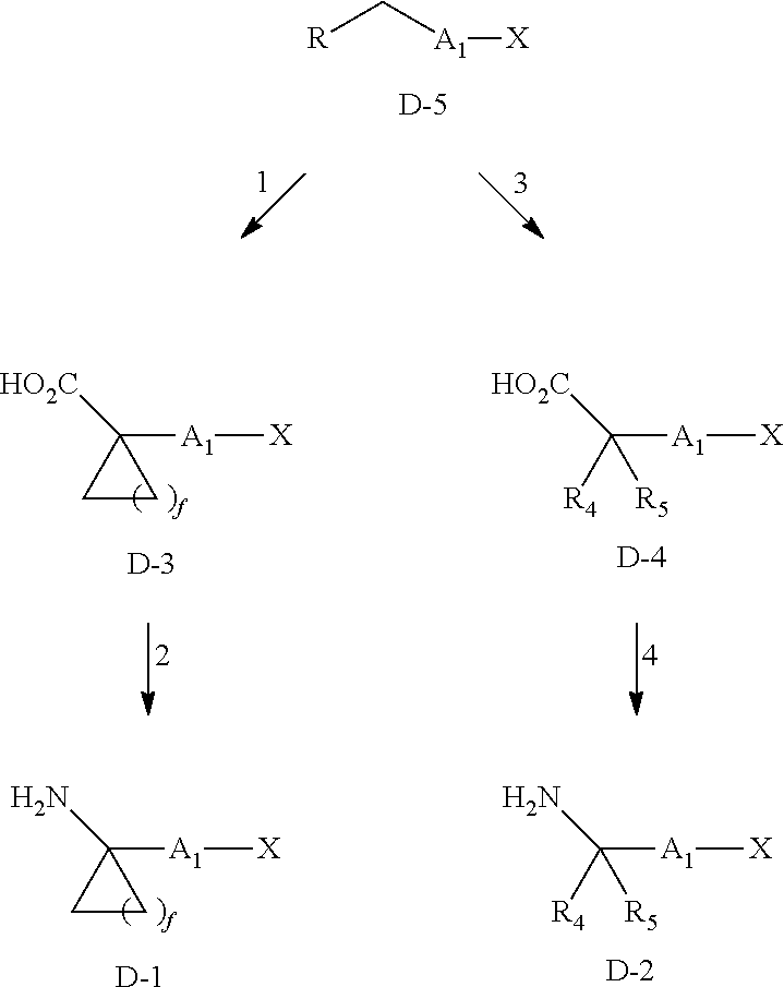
[D].[R]C[A1][X].[A1]([X])C1([HO2C])CC1.[D].[A1]([X])C([HO2C])([R4])[R5].[D].[A1]([X])C1(N)CC1.[D].[A1]([X])C(N)([R4])[R5].[D]
